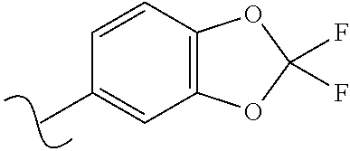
C1=CC2=C(C=C1C)OC(F)(F)O2
